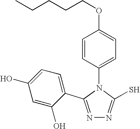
N1=C(C2=CC=C(O)C=C2O)N(C2=CC=C(OCCCCC)C=C2)C(S)=N1
